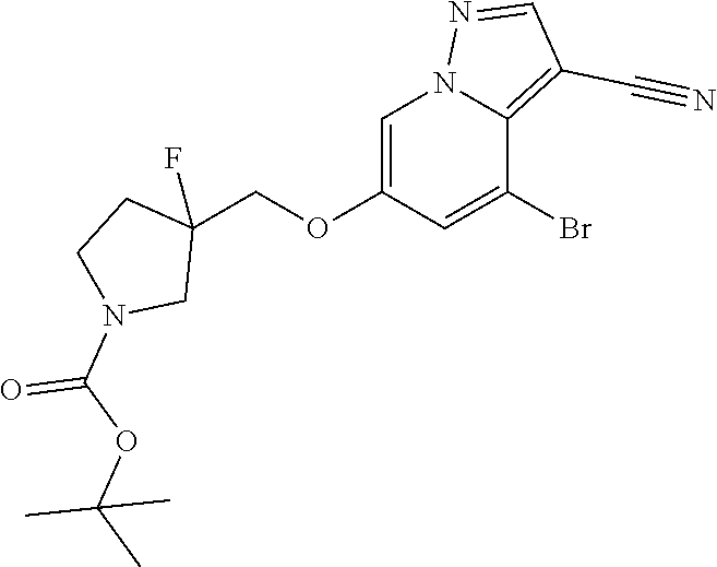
C1=C(OCC2(F)CCN(C(=O)OC(C)(C)C)C2)C=C(Br)C2=C(C#N)C=NN12
